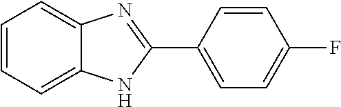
C1=CC=C2C(=C1)N=C(C1=CC=C(F)C=C1)N2
